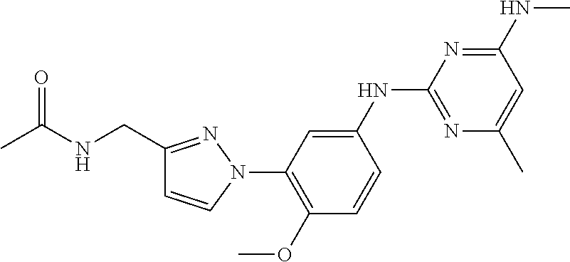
C1=CC(OC)=C(N2C=CC(CNC(C)=O)=N2)C=C1NC1=NC(C)=CC(NC)=N1
